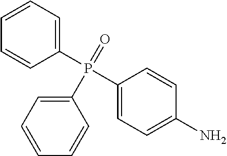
C1(P(C2=CC=C(N)C=C2)(=O)C2=CC=CC=C2)=CC=CC=C1
